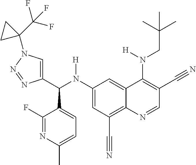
C1(N(C(C2=CN(C3(C(F)(F)F)CC3)N=N2)C2=CC=C(C)N=C2F)[H])=CC(C#N)=C2C(=C1)C(N(CC(C)(C)C)[H])=C(C#N)C=N2
